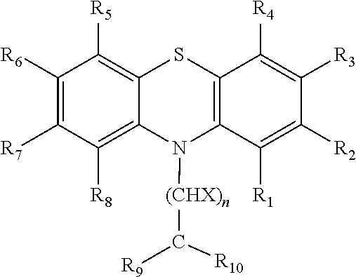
C1([R6])=C([R7])C([R8])=C2C(=C1[R5])SC1=C(N2[(CHX)n]C([R9])[R10])C([R1])=C([R2])C([R3])=C1[R4]
